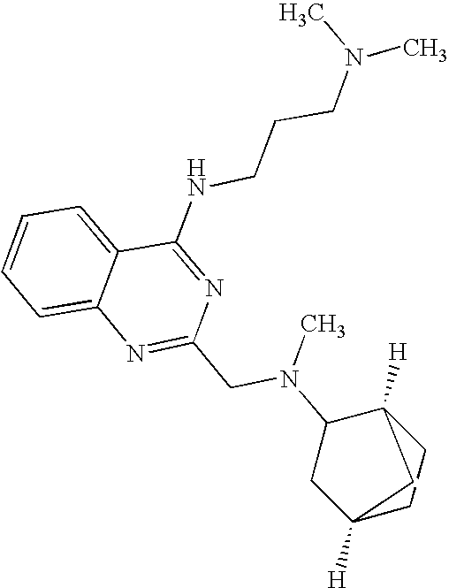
C1=CC=C2C(=C1)N=C(CN(C1CC3([H])CCC1([H])C3)C)N=C2NCCCN(C)C
